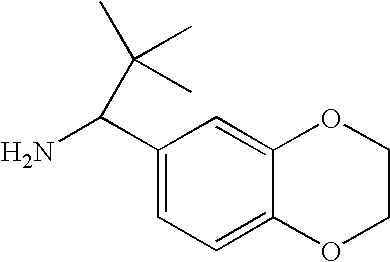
C1(C(N)C(C)(C)C)=CC=C2C(=C1)OCCO2
